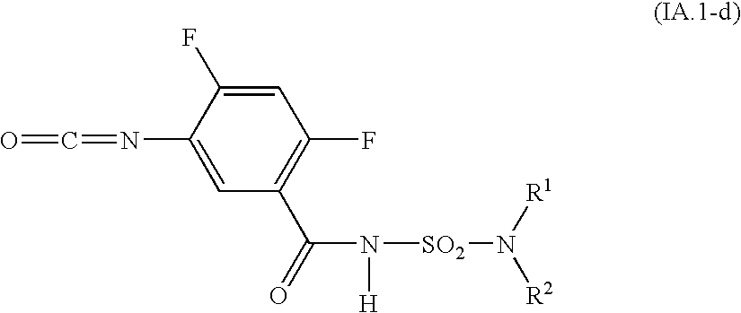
O=C=NC1=CC(C(=O)N([H])[SO2]N([R1])[R2])=C(F)C=C1F
